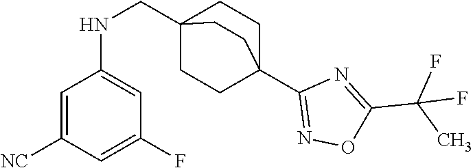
C1=C([NC])C=C(F)C=C1NCC12CCC(C3=NOC(C(F)(F)C)=N3)(CC1)CC2
